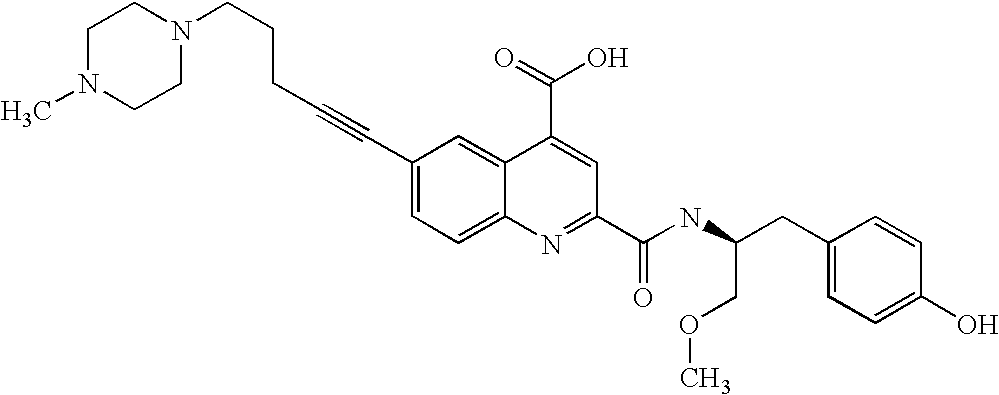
C(C1=CC=C2C(=C1)C(C(O)=O)=CC(C(NC(CC1=CC=C(O)C=C1)COC)=O)=N2)#CCCCN1CCN(C)CC1
